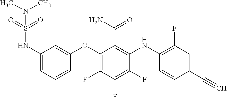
C1(OC2=C(F)C(F)=C(F)C(NC3=C(F)C=C(C#C)C=C3)=C2C(N)=O)=CC(NS(=O)(=O)N(C)C)=CC=C1
